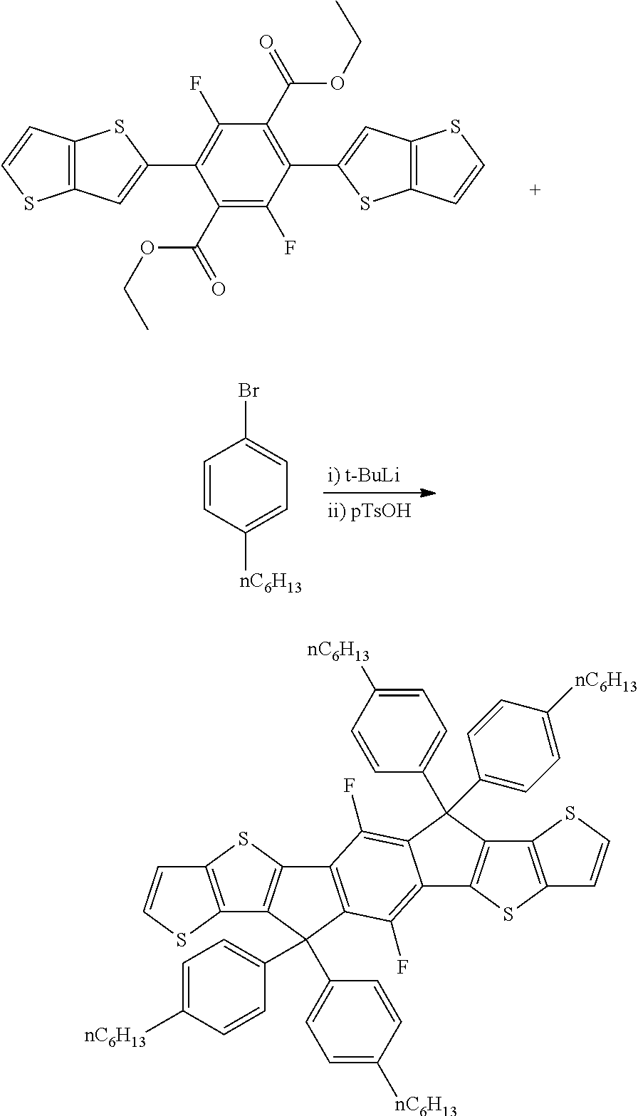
C1(C(=O)OCC)=C(F)C(C2=CC3=C(S2)C=CS3)=C(C(=O)OCC)C(F)=C1C1=CC2=C(S1)C=CS2.C1=CC([nC6H13])=CC=C1Br.C12=C(SC3=C1C(C1=CC=C([nC6H13])C=C1)(C1=CC=C([nC6H13])C=C1)C1=C3C(F)=C3C(=C1F)C1=C(C3(C3=CC=C([nC6H13])C=C3)C3=CC=C([nC6H13])C=C3)C3=C(S1)C=CS3)C=CS2
